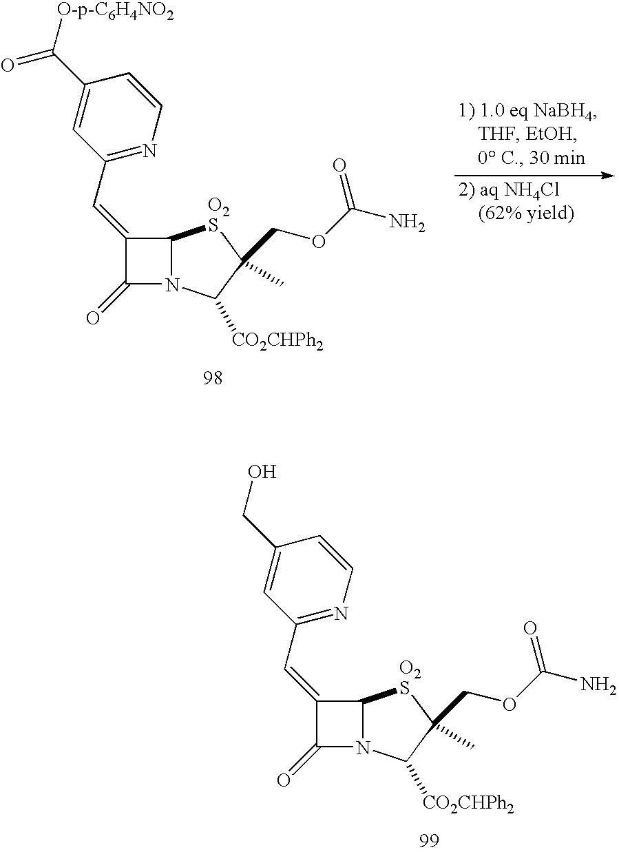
C1(=CC2=NC=CC(CO)=C2)C(=O)N2C1[O2S]C(COC(N)=O)(C)C2[CO2CHPh2].C1(=CC2=NC=CC(C([O-p-C6H4NO2])=O)=C2)C(=O)N2C1[O2S]C(COC(N)=O)(C)C2[CO2CHPh2]
